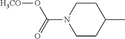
[H3CO]OC(N1CCC(C)CC1)=O
